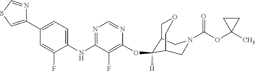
C1(NC2=NC=NC(OC3([H])C4COCC3CN(C(OC3(C)CC3)=O)C4)=C2F)=CC=C(C2=CSC=N2)C=C1F
